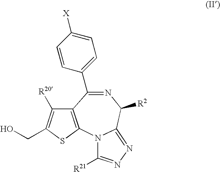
C12=C(SC(CO)=C1[R20])N1C(=NN=C1[R21])C([R2])N=C2C1=CC=C([X])C=C1
